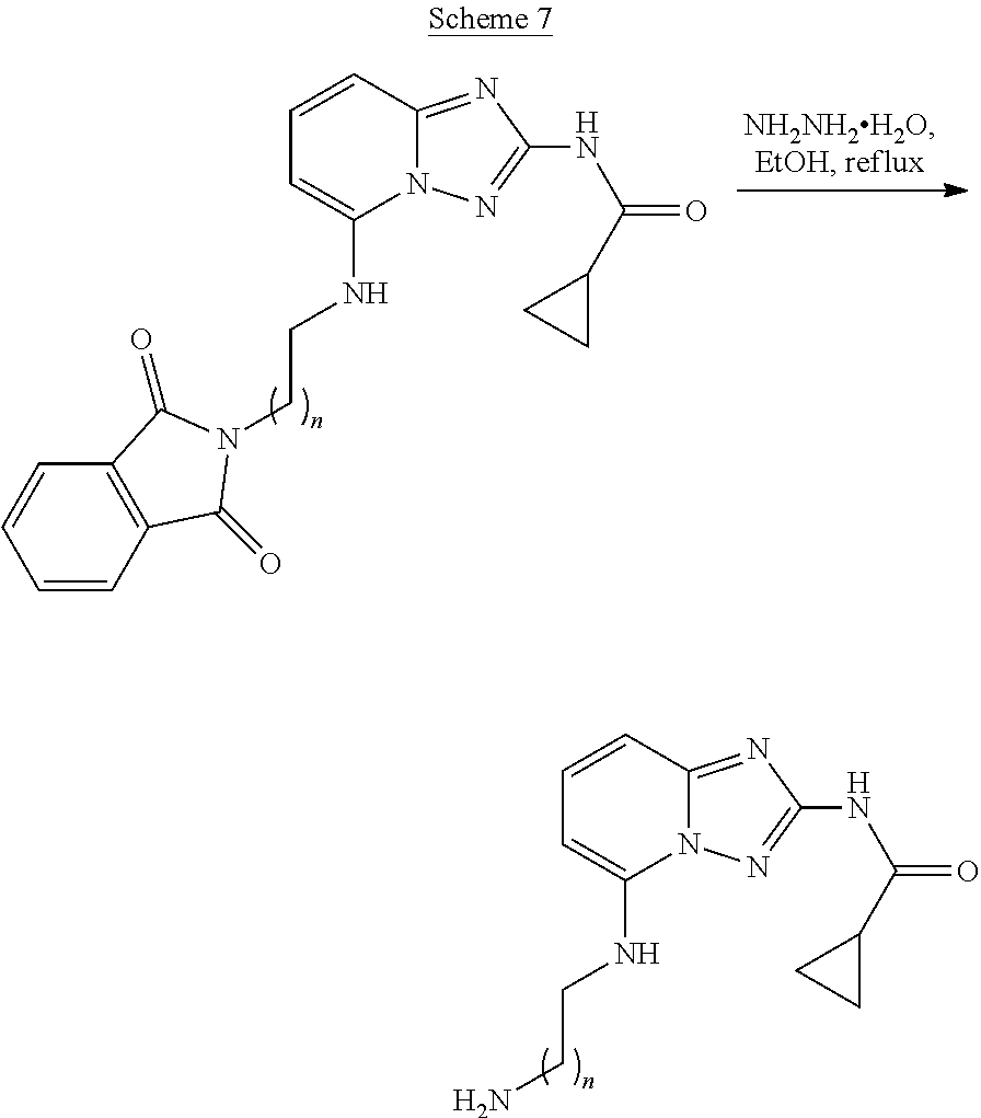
C1=CC2=NC(NC(C3CC3)=O)=NN2C(NCCN2C(=O)C3=C(C=CC=C3)C2=O)=C1.C1=CC2=NC(NC(C3CC3)=O)=NN2C(NCCN)=C1
